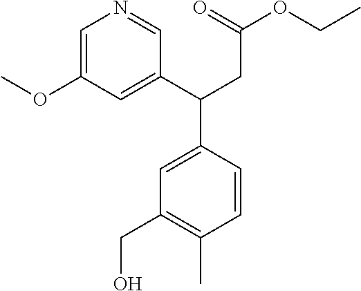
C1=C(OC)C=C(C(CC(OCC)=O)C2=CC(CO)=C(C)C=C2)C=N1
